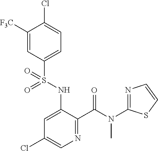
C1([F3C])=CC(S(NC2=CC(Cl)=CN=C2C(N(C)C2=NC=CS2)=O)(=O)=O)=CC=C1Cl
